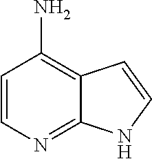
C1=CN=C2C(=C1N)C=CN2
